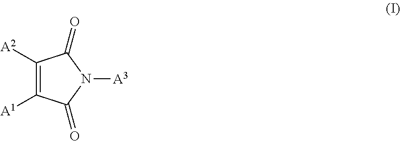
C1([A2])=C([A1])C(=O)N([A3])C1=O
